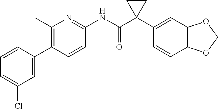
C1(C)=C(C2=CC(Cl)=CC=C2)C=CC(NC(C2(C3=CC4=C(C=C3)OCO4)CC2)=O)=N1
